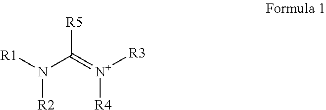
N(C(=[N+]([R3])[R4])[R5])([R1])[R2]
